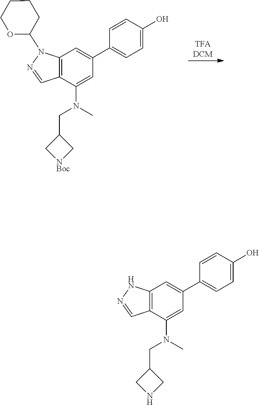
C12=C(C=C(C3=CC=C(O)C=C3)C=C1N(C)CC1CNC1)NN=C2.C12=C(C=C(C3=CC=C(O)C=C3)C=C1N(C)CC1C[NBoc]C1)N(C1CCCCO1)N=C2
